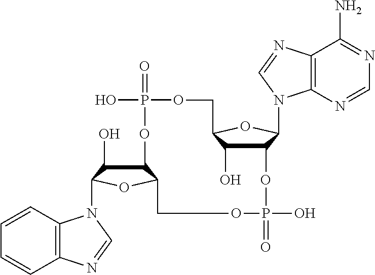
C12C(O)C(N3C4=C(C=CC=C4)N=C3)OC1COP(=O)(O)OC1C(O)C(OC1N1C3=C(C(N)=NC=N3)N=C1)COP(=O)(O)O2
